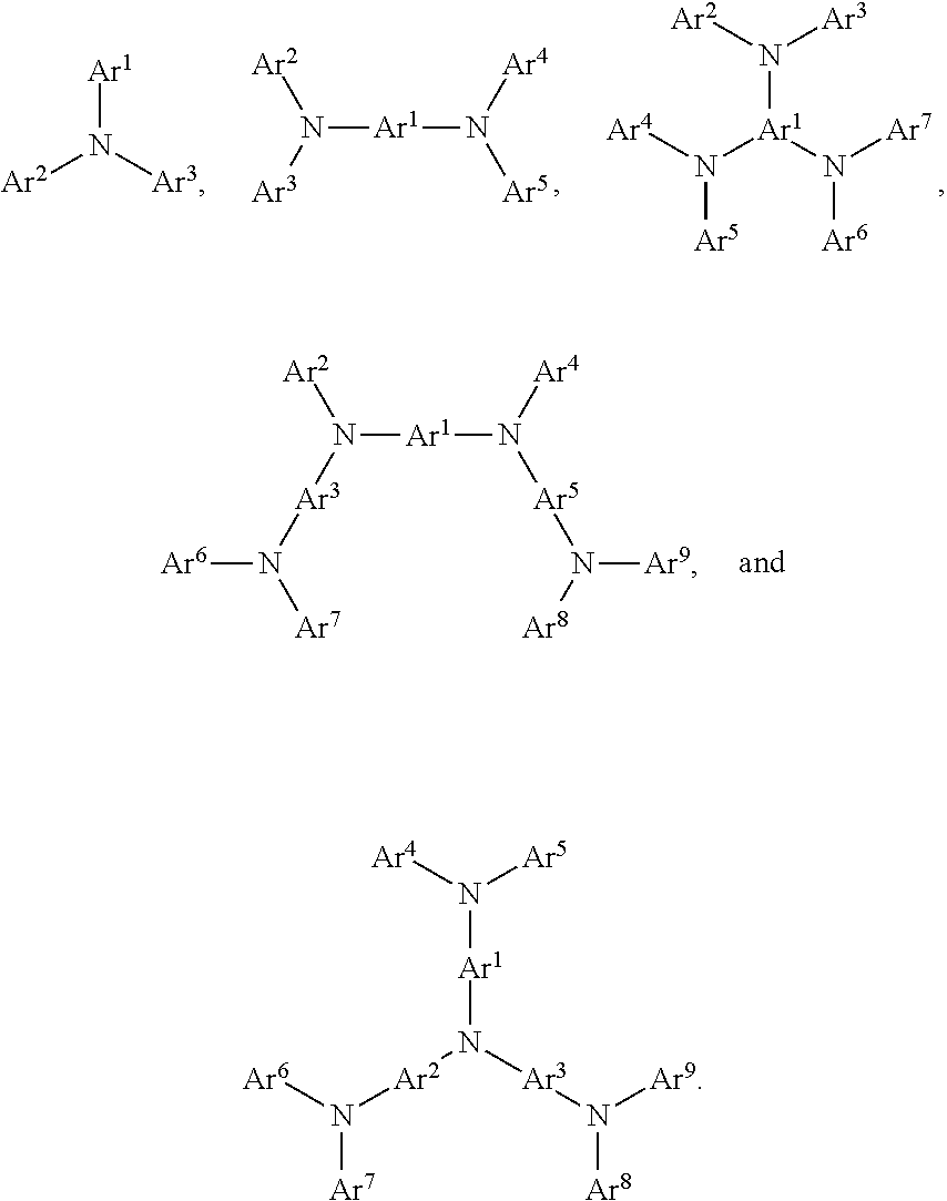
[Ar4]N([Ar1](N([Ar7])[Ar6])N([Ar2])[Ar3])[Ar5].N([Ar1]N([Ar5])[Ar4])([Ar2])[Ar3].[Ar2]N([Ar3])[Ar1].N([Ar1]N([Ar5]N([Ar8])[Ar9])[Ar4])([Ar2])[Ar3]N([Ar7])[Ar6].[Ar1](N([Ar4])[Ar5])N([Ar2]N([Ar7])[Ar6])[Ar3]N([Ar8])[Ar9]
